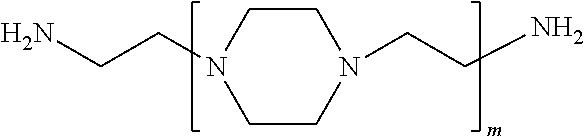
C1CN(CCN)CCN1CCN
